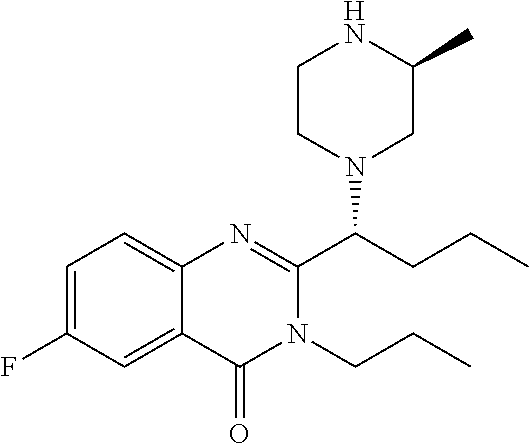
C1=C(F)C=C2C(=C1)N=C(C(CCC)N1CC(C)NCC1)N(CCC)C2=O
